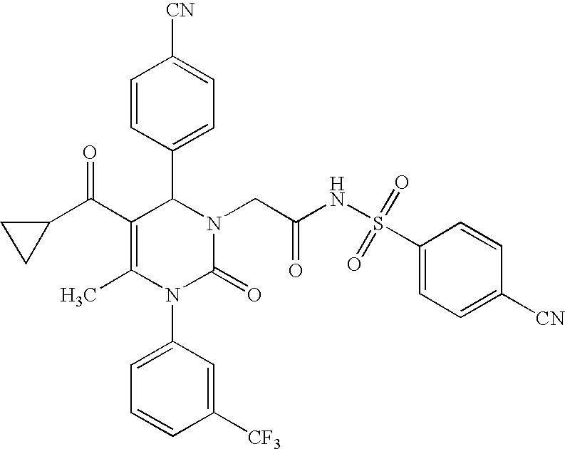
C(C1=C(C)N(C2=CC=CC([CF3])=C2)C(=O)N(CC(NS(C2=CC=C([CN])C=C2)(=O)=O)=O)C1C1=CC=C([CN])C=C1)(C1CC1)=O
